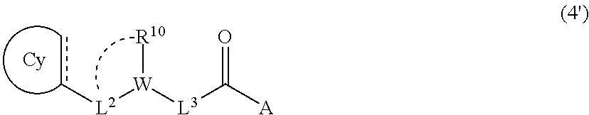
c([L2][W]([L3]C([A])=O)[R10])c
